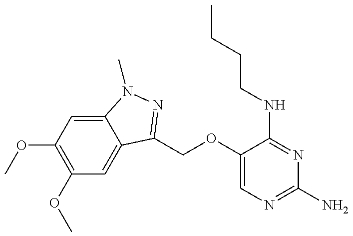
C(OC1=CN=C(N)N=C1NCCCC)C1=NN(C)C2=CC(OC)=C(OC)C=C21
